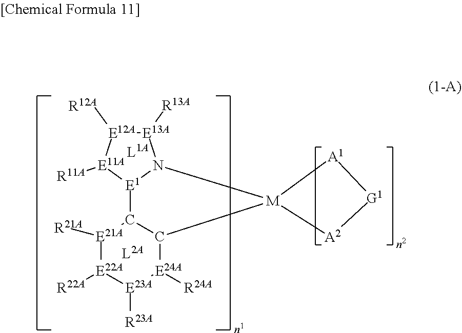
[E1]12C3[E21A]([R21A])[E22A]([R22A])[E23A]([R23A])[E24A]([R24A])C3[M]3([A1][G1][A2]3)N1[E13A]([R13A])[E12A]([R12A])[E11A]2[R11A]
